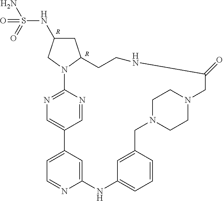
C1=C2C=C(N=C1)NC1=CC=CC(=C1)CN1CCN(CC1)CC(=O)NCCC1N(C3=NC=C2C=N3)CC(NS(N)(=O)=O)C1.[R].[R]
